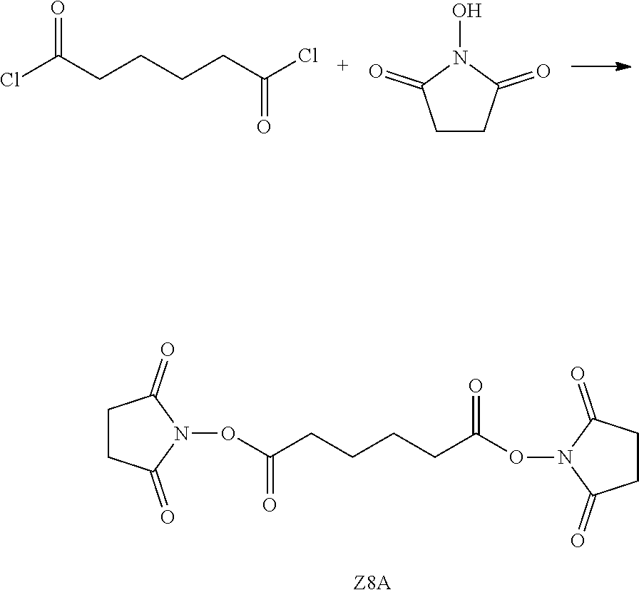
ClC(CCCCC(Cl)=O)=O.C1CC(=O)N(O)C1=O.O(C(CCCCC(ON1C(=O)CCC1=O)=O)=O)N1C(=O)CCC1=O
